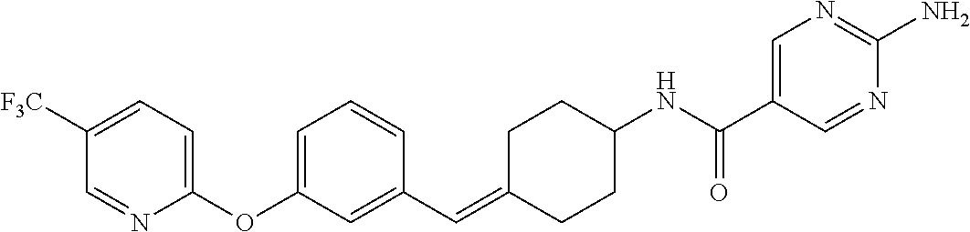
C1([F3C])=CC=C(OC2=CC=CC(C=C3CCC(NC(C4=CN=C(N)N=C4)=O)CC3)=C2)N=C1
